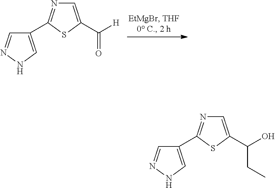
C1=C(C([H])=O)SC(C2=CNN=C2)=N1.C1=C(C(O)CC)SC(C2=CNN=C2)=N1
